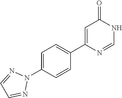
C1=C(N2N=CC=N2)C=CC(C2=CC(=O)NC=N2)=C1
